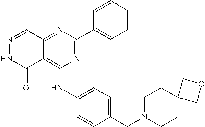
C12=NC(C3=CC=CC=C3)=NC(NC3=CC=C(CN4CCC5(CC4)COC5)C=C3)=C1C(=O)NN=C2
